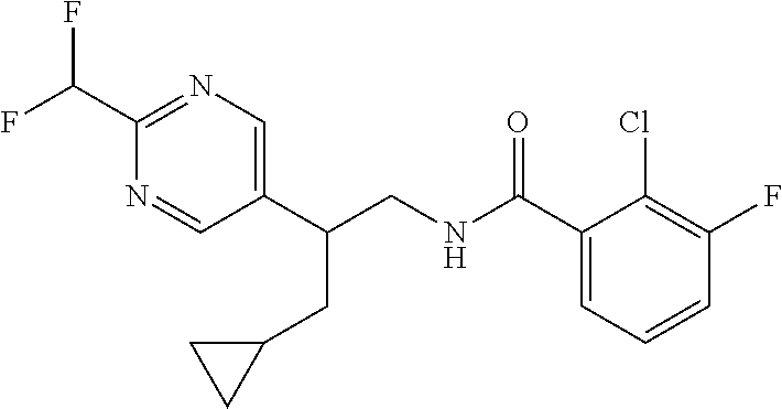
C1(C(CNC(C2=CC=CC(F)=C2Cl)=O)CC2CC2)=CN=C(C(F)F)N=C1
